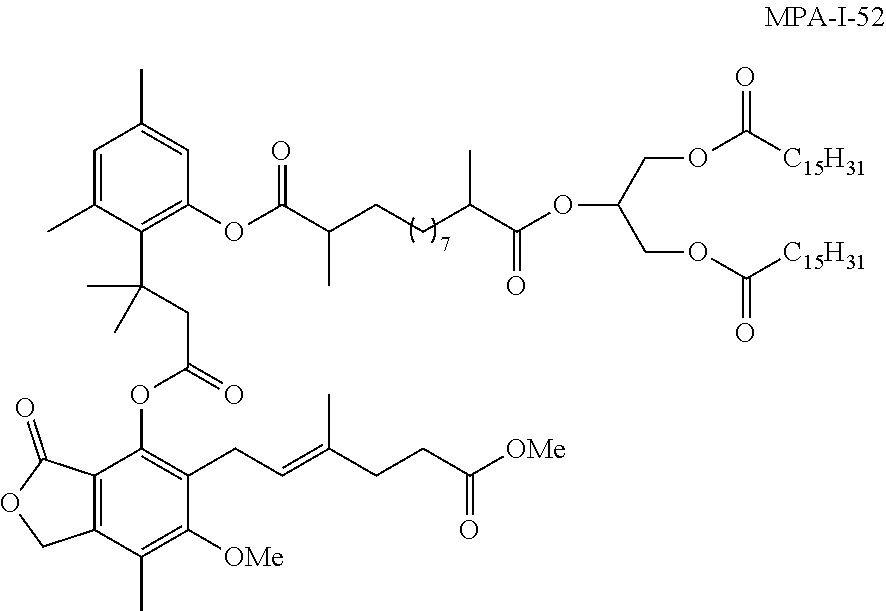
C(=C(C)CCC(=O)[OMe])CC1=C(OC(CC(C2=C(OC(C(CCC(C(OC(COC([C15H31])=O)COC([C15H31])=O)=O)C)C)=O)C=C(C)C=C2C)(C)C)=O)C2=C(C(C)=C1[OMe])COC2=O
